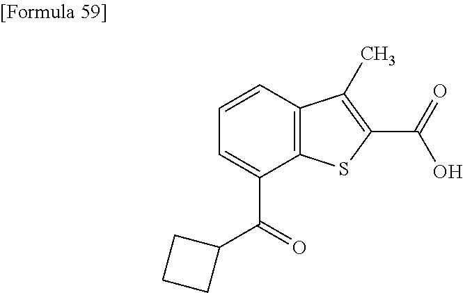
C1=C(C(C2CCC2)=O)C2=C(C=C1)C(C)=C(C(=O)O)S2
